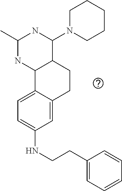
C1(NCCC2=CC=CC=C2)=CC=C2C(=C1)CCC1C2NC(C)NC1N1CCCCC1
